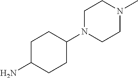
C1C(N)CCC(N2CCN(C)CC2)C1
